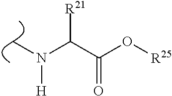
CN(C(C(O[R25])=O)[R21])[H]
